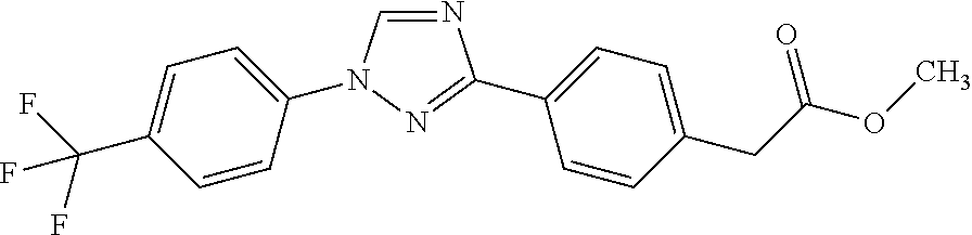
N1=CN(C2=CC=C(C(F)(F)F)C=C2)N=C1C1=CC=C(CC(OC)=O)C=C1
